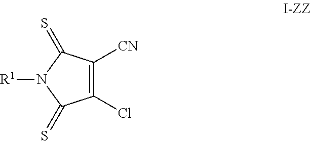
C1(Cl)=C([CN])C(=S)N([R1])C1=S
